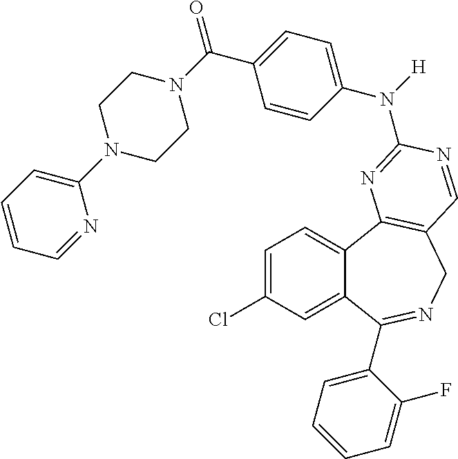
C1=C(Cl)C=C2C(=C1)C1=C(CN=C2C2=CC=CC=C2F)C=NC(N(C2=CC=C(C(=O)N3CCN(C4=CC=CC=N4)CC3)C=C2)[H])=N1
